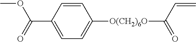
COC(C1=CC=C([O(CH2)6O]C(=O)C=C)C=C1)=O
